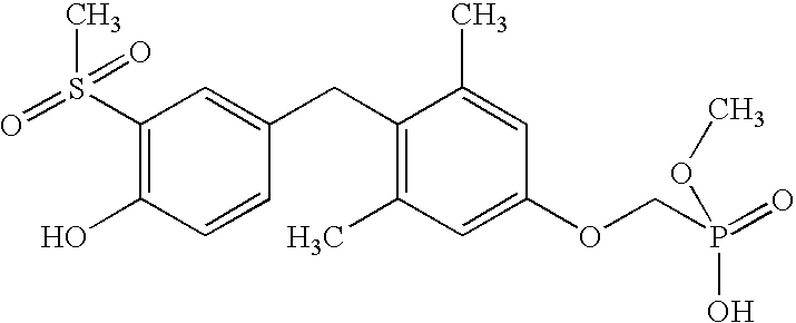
O=S(C1=C(O)C=CC(CC2=C(C)C=C(OCP(=O)(O)OC)C=C2C)=C1)(C)=O
